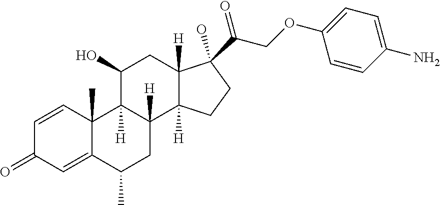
C1=CC2(C)C(=CC1=O)C(C)CC1([H])C2([H])C(O)CC2([H])C1([H])CCC2(O)C(COC1=CC=C(N)C=C1)=O
